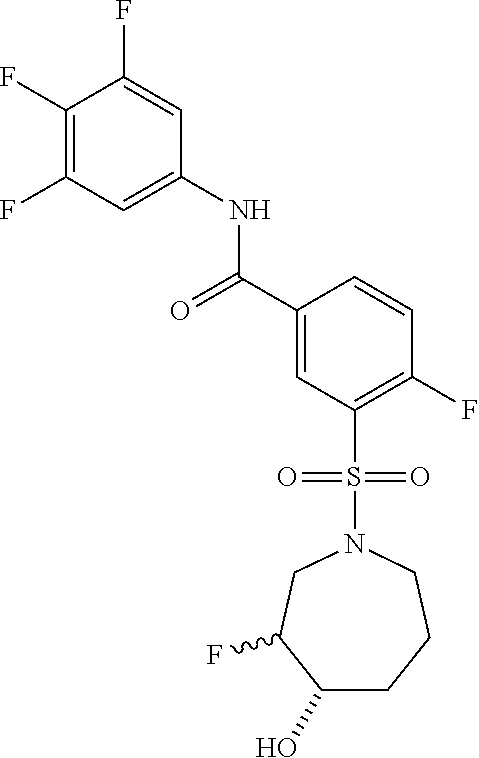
C1(F)=C(F)C=C(NC(=O)C2=CC(S(=O)(=O)N3CC(F)C(O)CCC3)=C(F)C=C2)C=C1F
